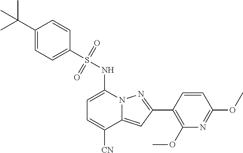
C1=C(NS(C2=CC=C(C(C)(C)C)C=C2)(=O)=O)N2C(=CC(C3=C(OC)N=C(OC)C=C3)=N2)C([CN])=C1
